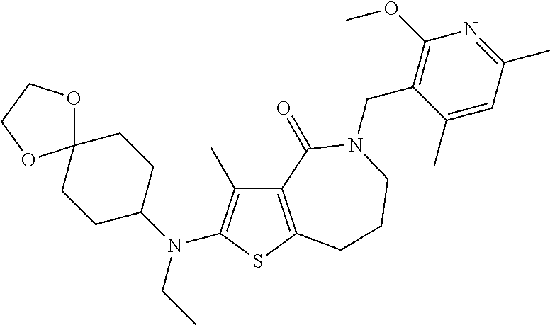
C12=C(SC(N(C3CCC4(CC3)OCCO4)CC)=C1C)CCCN(CC1=C(OC)N=C(C)C=C1C)C2=O
